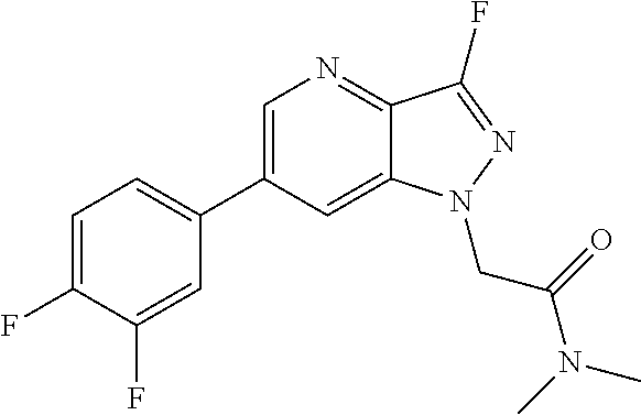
C1=C(C2=CC=C(F)C(F)=C2)C=C2C(=N1)C(F)=NN2CC(N(C)C)=O
